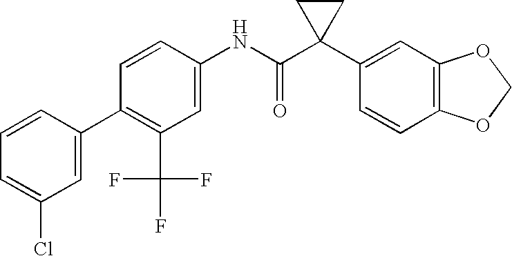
C1=C(NC(C2(C3=CC4=C(C=C3)OCO4)CC2)=O)C=CC(C2=CC(Cl)=CC=C2)=C1C(F)(F)F
